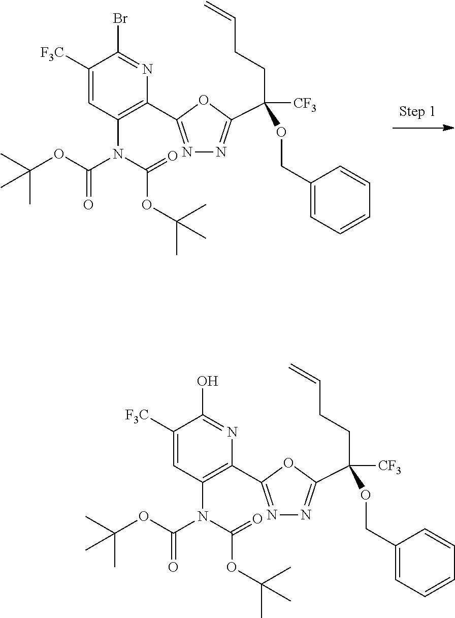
N1=C(C2=C(N(C(=O)OC(C)(C)C)C(=O)OC(C)(C)C)C=C([F3C])C(O)=N2)OC(C(CCC=C)([CF3])OCC2=CC=CC=C2)=N1.N1=C(C2=C(N(C(=O)OC(C)(C)C)C(=O)OC(C)(C)C)C=C([F3C])C(Br)=N2)OC(C(CCC=C)([CF3])OCC2=CC=CC=C2)=N1
